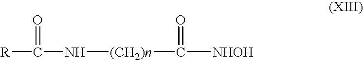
[(CH2)n](NC(=O)[R])C([NHOH])=O
